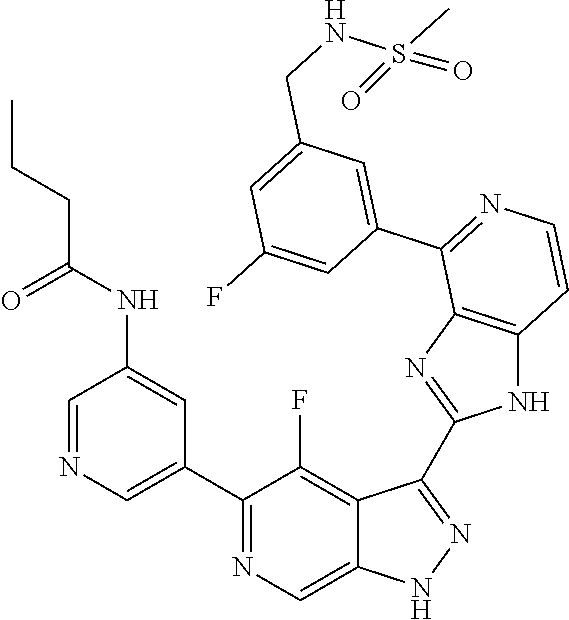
C1=NC=C(C2=NC=C3C(=C2F)C(C2=NC4=C(N2)C=CN=C4C2=CC(CNS(C)(=O)=O)=CC(F)=C2)=NN3)C=C1NC(CCC)=O
